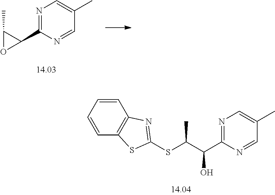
N1=C(C2C(C)O2)N=CC(C)=C1.N1=C(C(C(SC2=NC3=C(S2)C=CC=C3)C)O)N=CC(C)=C1
